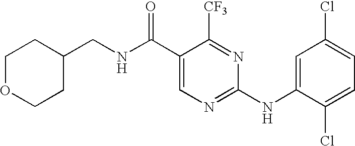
C(C1=CN=C(NC2=CC(Cl)=CC=C2Cl)N=C1[CF3])(=O)NCC1CCOCC1
